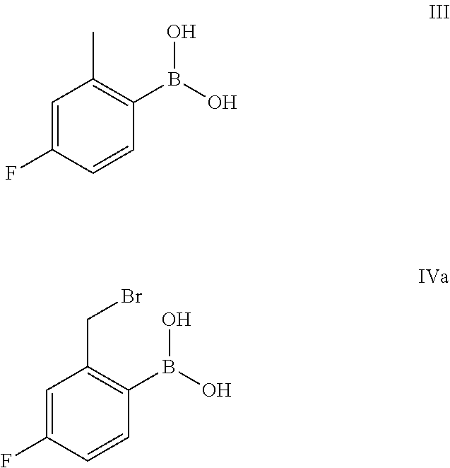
C1=C(F)C=CC(B(O)O)=C1C.C1=C(F)C=CC(B(O)O)=C1CBr
